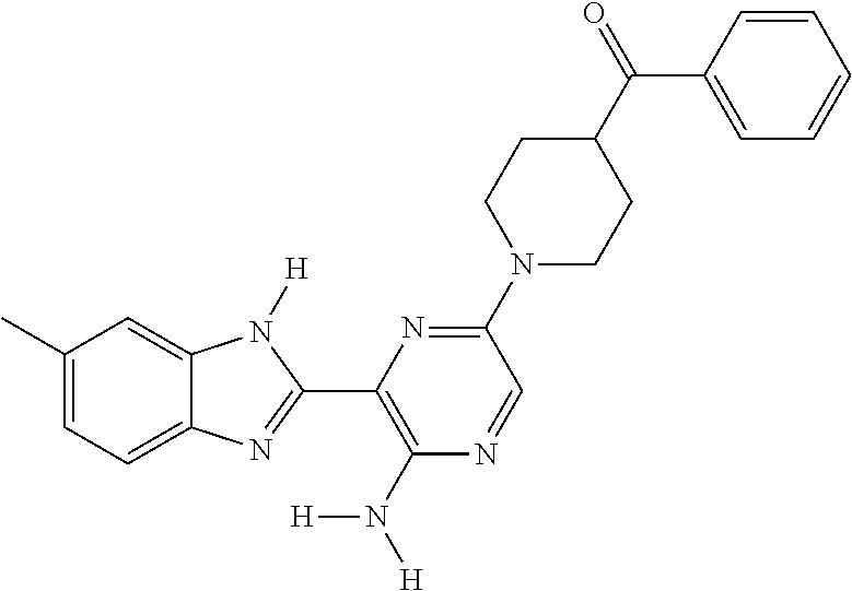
C1(C)=CC=C2C(=C1)N([H])C(C1=C(N([H])[H])N=CC(N3CCC(C(=O)C4=CC=CC=C4)CC3)=N1)=N2
